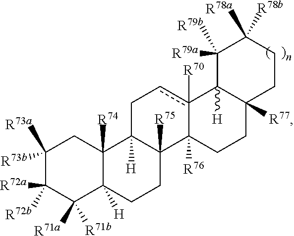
C1([R73a])([R73b])C([R72a])([R72b])C([R71a])([R71b])C2([H])C([R74])(C1)C1([H])C([R75])(CC2)C2([R76])c([R70])(cC1)C1([H])C([R77])(CC2)CCC([R78a])([R78b])C1([R79a])[R79b]
